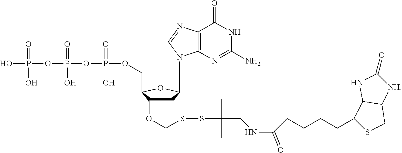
N1(C2CC(OCSSC(C)(C)CNC(CCCCC3SCC4C3NC(=O)[NH]4)=O)C(COP(OP(OP(O)(O)=O)(O)=O)(O)=O)O2)C2=C(N=C1)C(=O)NC(N)=N2
